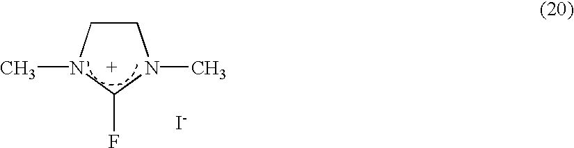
CN1CCN(C)C1F.[I-]
